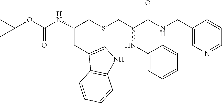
CC(OC(NC(CSCC(C(NCC1=CN=CC=C1)=O)NC1=CC=CC=C1)CC1=CNC2=C1C=CC=C2)=O)(C)C
